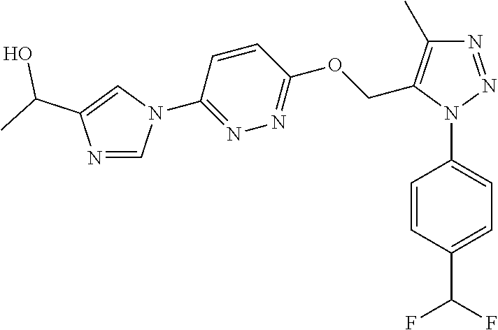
C1=CC(N2N=NC(C)=C2COC2=NN=C(N3C=NC(C(O)C)=C3)C=C2)=CC=C1C(F)F
